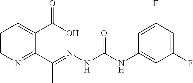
C1=CN=C(C(=NNC(=O)NC2=CC(F)=CC(F)=C2)C)C(C(O)=O)=C1
